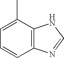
C1=C(C)C2=C(C=C1)N=CN2
